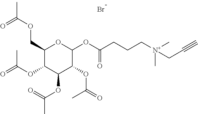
C1(COC(C)=O)C(OC(=O)C)C(OC(=O)C)C(OC(=O)C)C(OC(CCC[N+](CC#C)(C)C)=O)O1.Br
